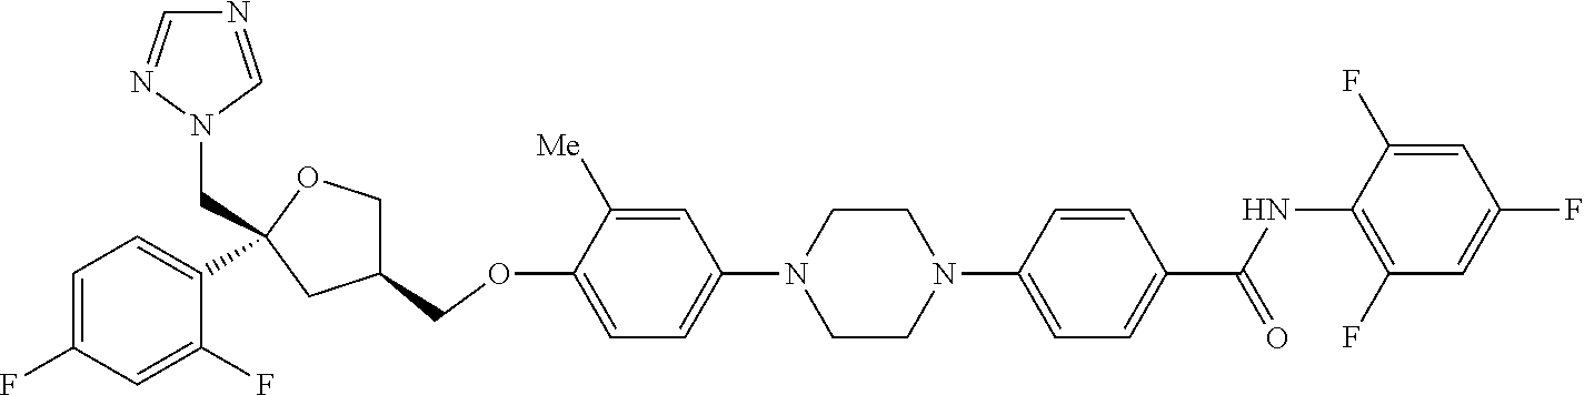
C1=C([Me])C(OCC2COC(CN3C=NC=N3)(C3=CC=C(F)C=C3F)C2)=CC=C1N1CCN(C2=CC=C(C(NC3=C(F)C=C(F)C=C3F)=O)C=C2)CC1
